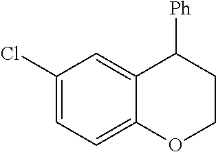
C1(Cl)=CC=C2C(=C1)C([Ph])CCO2
